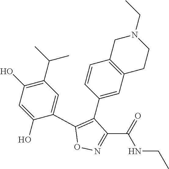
C1(O)=C(C(C)C)C=C(C2=C(C3=CC4=C(C=C3)CN(CC)CC4)C(C(=O)NCC)=NO2)C(O)=C1
